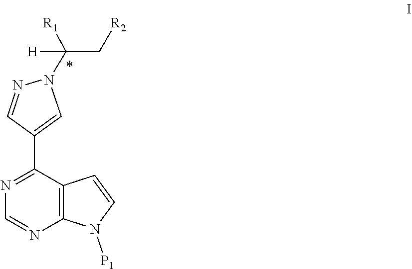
N1=C(C2=CN(C([R1])([H])C[R2])N=C2)C2=C(N=C1)N([P1])C=C2
